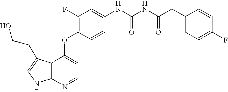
O(C1=CC=NC2=C1C(CCO)=CN2)C1=C(F)C=C(NC(NC(CC2=CC=C(F)C=C2)=O)=O)C=C1
